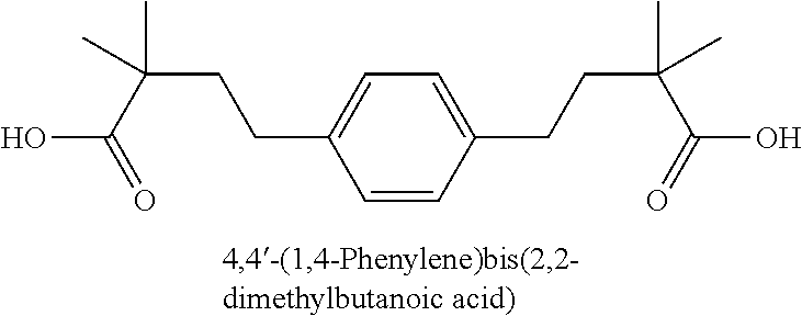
C1=CC(CCC(C(O)=O)(C)C)=CC=C1CCC(C(O)=O)(C)C
